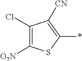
C1([O2N])=C(Cl)C([CN])=C(*)S1
